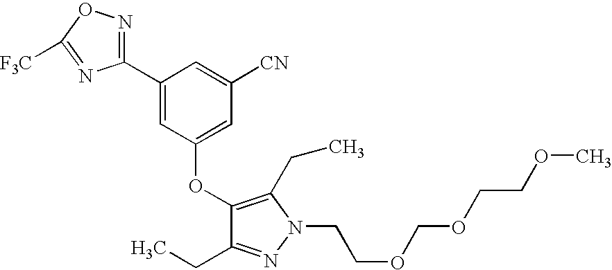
C1(OC2=CC([CN])=CC(C3=NOC([F3C])=N3)=C2)=C(CC)N(CCOCOCCOC)N=C1CC
